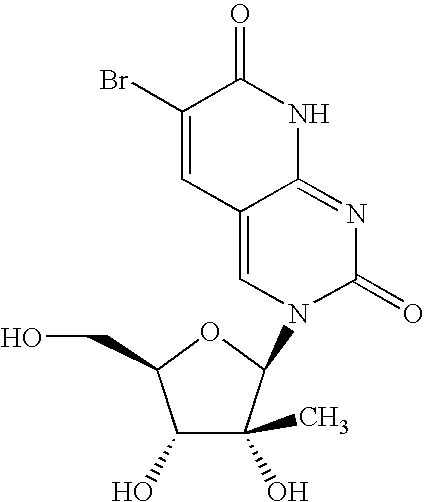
C12=CN(C3C(C)(O)C(O)C(CO)O3)C(=O)N=C1NC(=O)C(Br)=C2
